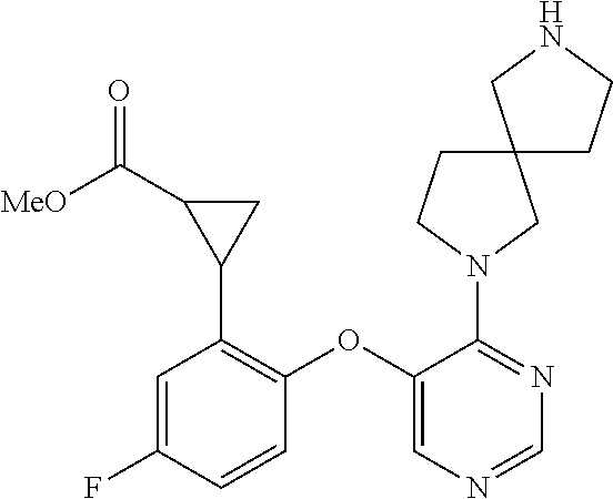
C1(OC2=CN=CN=C2N2CC3(CC2)CCNC3)=C(C2CC2C([MeO])=O)C=C(F)C=C1
